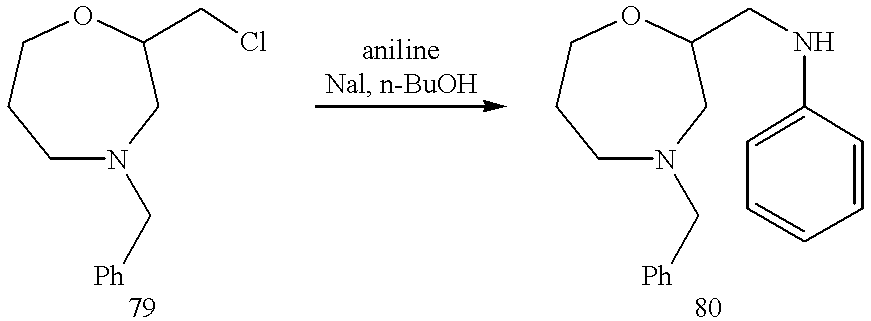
C1N(C[Ph])CC(CCl)OCC1.C1N(C[Ph])CC(CNC2=CC=CC=C2)OCC1
